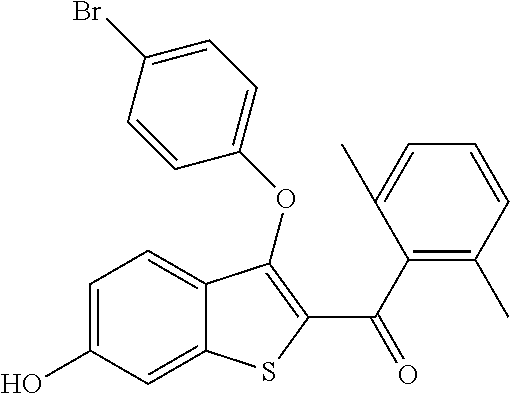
C1=C(O)C=C2C(=C1)C(OC1=CC=C(Br)C=C1)=C(C(C1=C(C)C=CC=C1C)=O)S2
